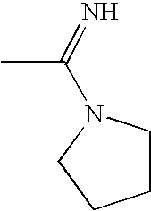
CC(=N)N1CCCC1
